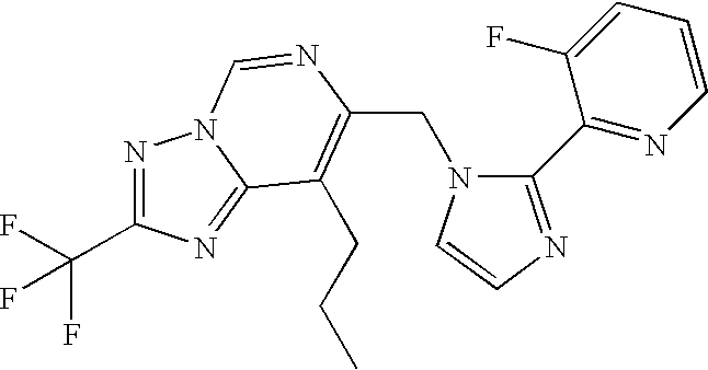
C(N1C(C2=NC=CC=C2F)=NC=C1)C1=C(CCC)C2=NC(C(F)(F)F)=NN2C=N1
